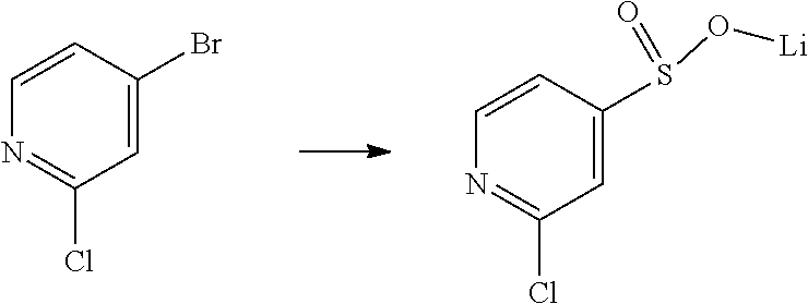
ClC1=NC=CC(Br)=C1.O(S(=O)C1=CC(Cl)=NC=C1)[Li]
